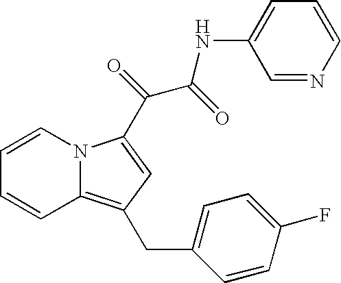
C1=CC=CC2=C(CC3=CC=C(F)C=C3)C=C(C(C(NC3=CC=CN=C3)=O)=O)N12
